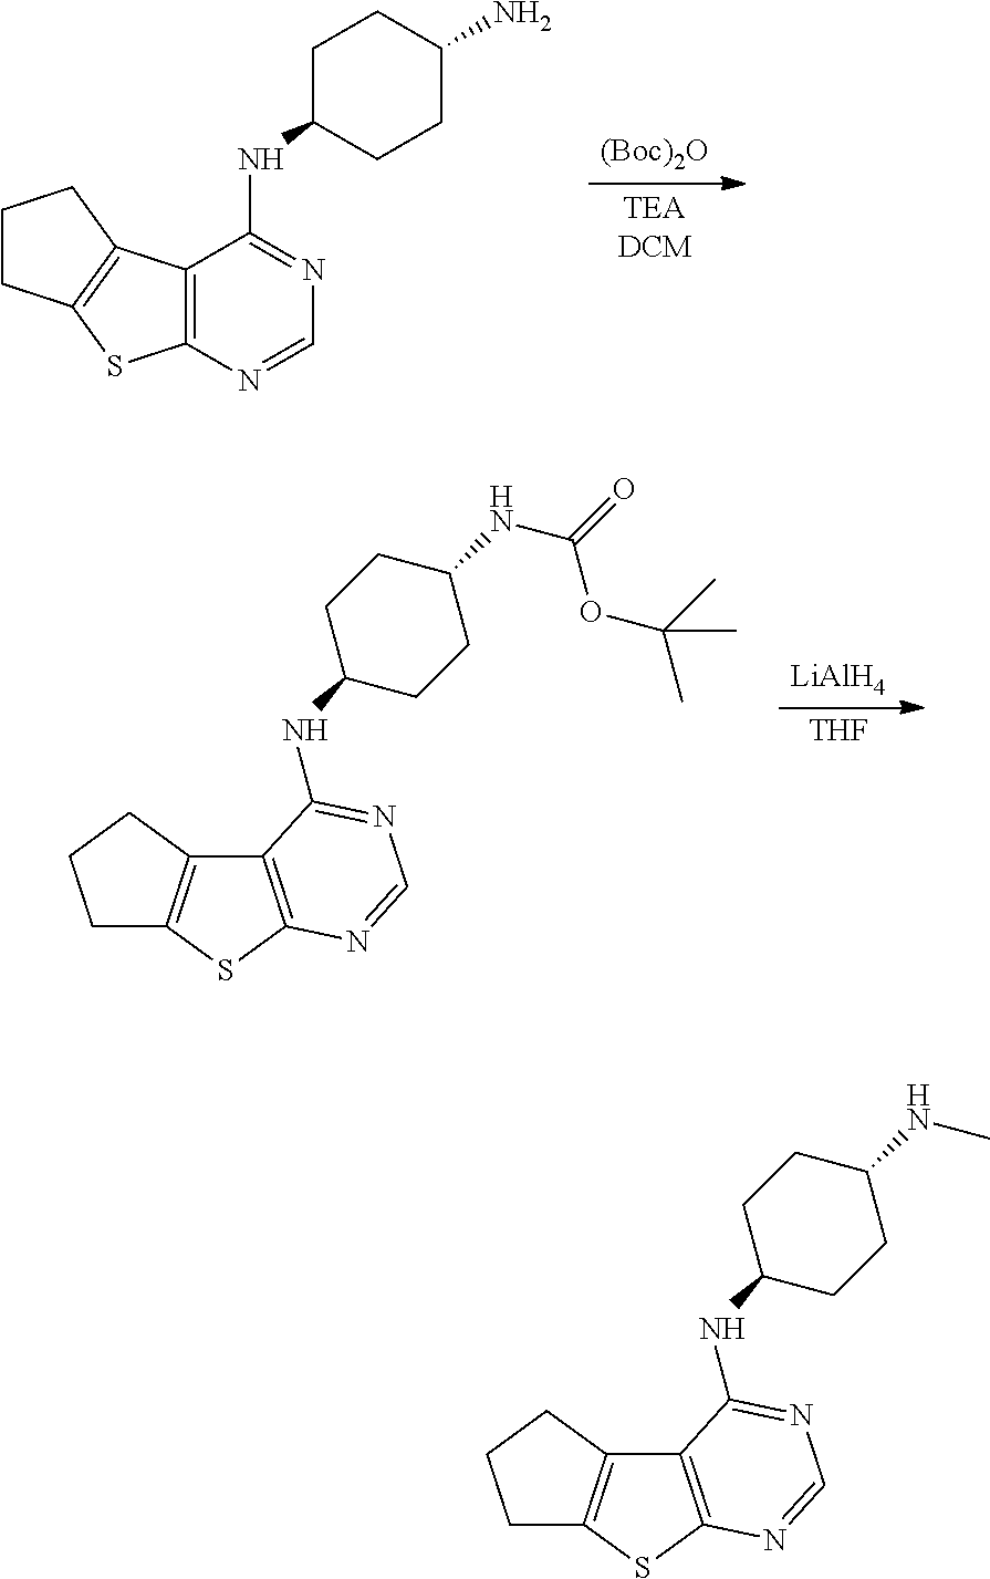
[TEADCM].[(Boc)2O].C12=C(N=CN=C1NC1CCC(N)CC1)SC1=C2CCC1.[THF].[LiAlH4].C12=C(SC3=C1CCC3)N=CN=C2NC1CCC(NC(=O)OC(C)(C)C)CC1.C12=C(SC3=C1CCC3)N=CN=C2NC1CCC(NC)CC1
